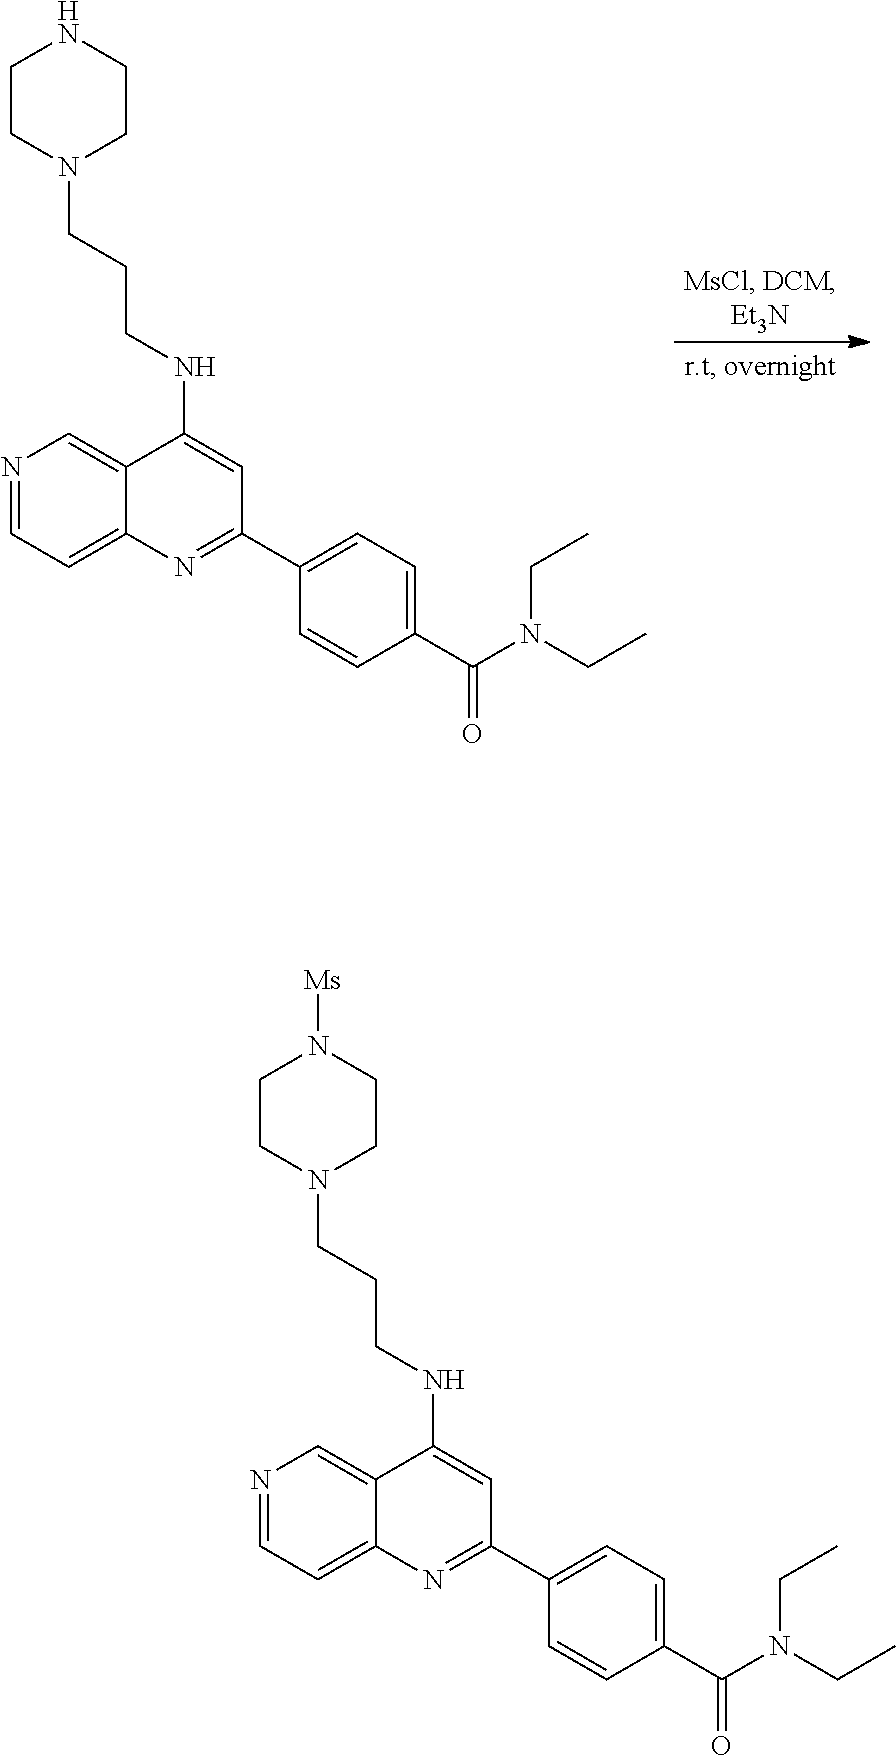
C12=CN=CC=C1N=C(C1=CC=C(C(N(CC)CC)=O)C=C1)C=C2NCCCN1CCNCC1.C12=CN=CC=C1N=C(C1=CC=C(C(N(CC)CC)=O)C=C1)C=C2NCCCN1CCN([Ms])CC1
